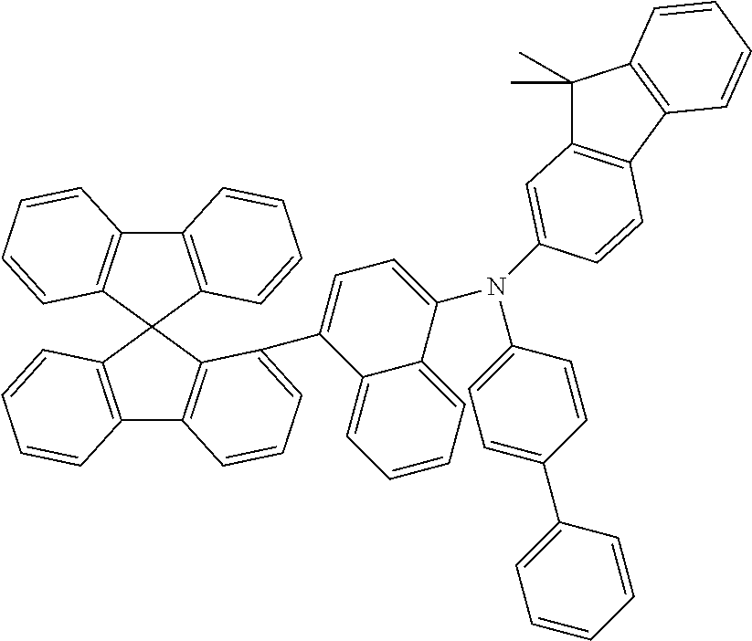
C12=C(C3(C4=C1C=CC=C4C1=CC=C(N(C4=CC=C(C5=CC=CC=C5)C=C4)C4=CC5=C(C6=C(C5(C)C)C=CC=C6)C=C4)C4=CC=CC=C14)C1=C(C4=C3C=CC=C4)C=CC=C1)C=CC=C2
